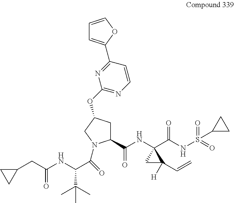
C1(C(NC2(C(NS(=O)(=O)C3CC3)=O)CC2([H])C=C)=O)CC(OC2=NC=CC(C3=CC=CO3)=N2)CN1C(=O)C(NC(CC1CC1)=O)C(C)(C)C
